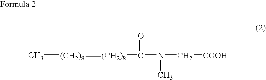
C[(CH2)8]=[(CH2)8]C(=O)N(C)C[COOH]
